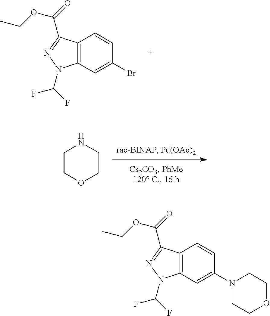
C1COCCN1.C12=C(C=C(Br)C=C1)N(C(F)F)N=C2C(=O)OCC.C12=C(C=C(N3CCOCC3)C=C1)N(C(F)F)N=C2C(=O)OCC
